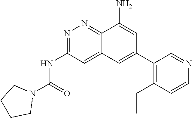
N1(C(=O)NC2=NN=C3C(=C2)C=C(C2=C(CC)C=CN=C2)C=C3N)CCCC1
